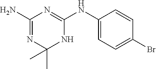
C1(N)=NC(C)(C)NC(NC2=CC=C(Br)C=C2)=N1
